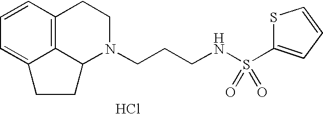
C12=C3C=CC=C1CCC2N(CCCNS(C1=CC=CS1)(=O)=O)CC3.Cl
